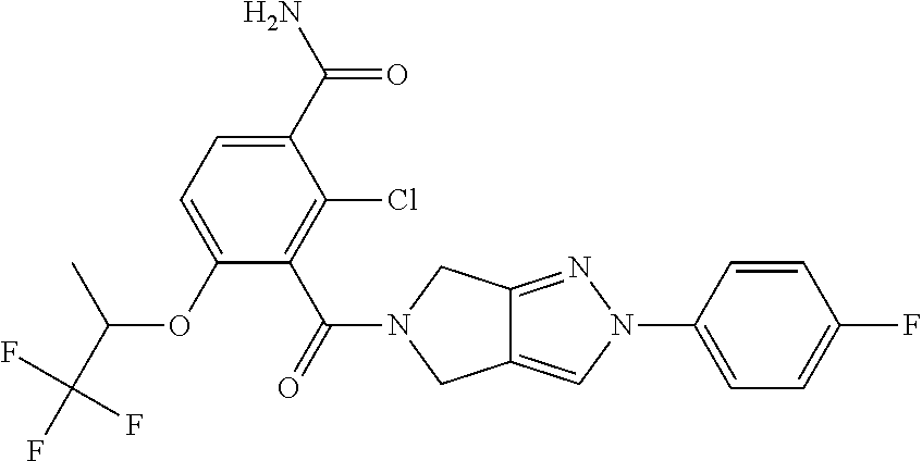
C12=CN(C3=CC=C(F)C=C3)N=C1CN(C(C1=C(Cl)C(C(=O)N)=CC=C1OC(C)C(F)(F)F)=O)C2
